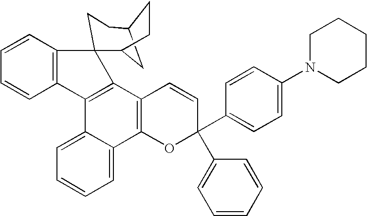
C1=CC2=C(C=C1)C1=C(C3=C(C4=CC=CC=C14)OC(C1=CC=C(N4CCCCC4)C=C1)(C1=CC=CC=C1)C=C3)C21CCC2CC1CC2
